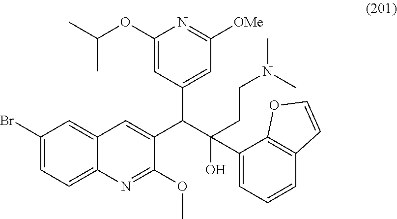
C1(Br)=CC=C2C(=C1)C=C(C(C(O)(C1=CC=CC3=C1OC=C3)CCN(C)C)C1=CC([OMe])=NC(OC(C)C)=C1)C(OC)=N2
